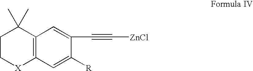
C1C[X]C2=C(C1(C)C)C=C(C#C[ZnCl])C([R])=C2
